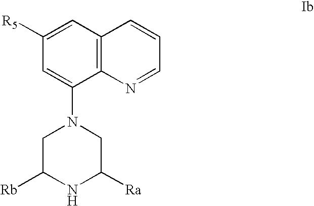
C1=C(N2CC([Rb])NC([Ra])C2)C2=C(C=C1[R5])C=CC=N2
